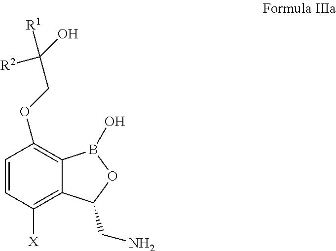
C1=CC([X])=C2C(=C1OCC([R1])([R2])O)B(O)OC2CN
